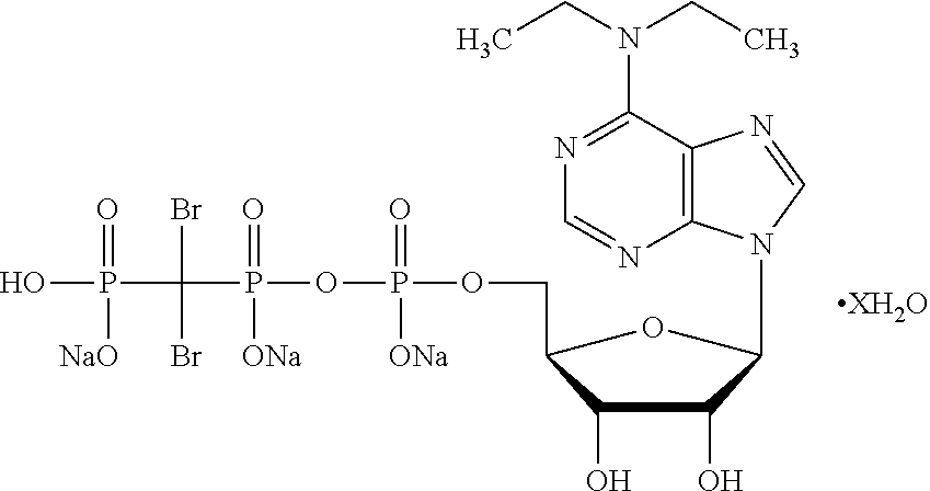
OP(=O)([NaO])C(P(=O)([ONa])OP(=O)([ONa])OCC1C(O)C(O)C(N2C=NC3=C2N=CN=C3N(CC)CC)O1)(Br)Br
